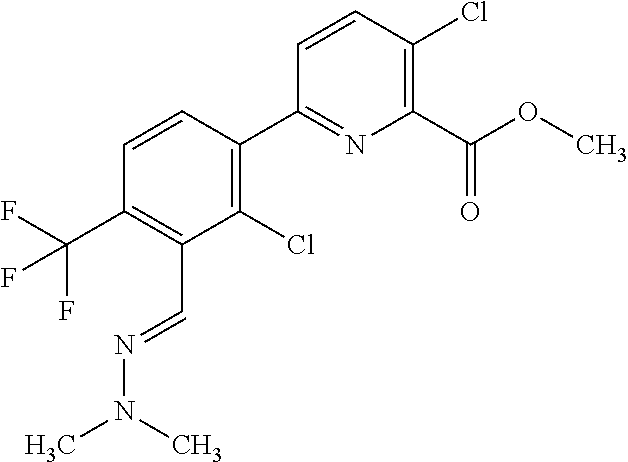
N(N(C)C)=CC1=C(C(F)(F)F)C=CC(C2=NC(C(OC)=O)=C(Cl)C=C2)=C1Cl
